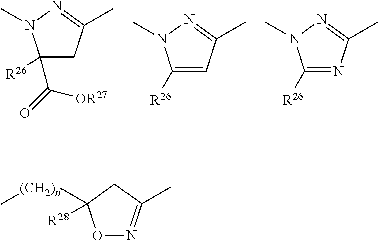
C1([R26])(C(=O)[OR27])CC(C)=NN1C.C1([R26])=CC(C)=NN1C.C1([R26])=NC(C)=NN1C.O1N=C(C)CC1([(CH2)n]C)[R28]
